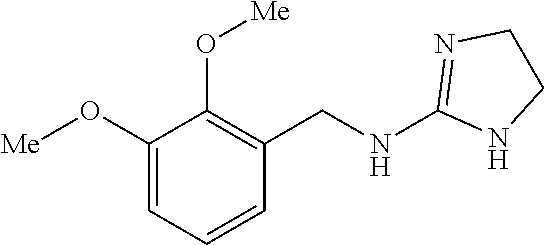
C1(O[Me])=CC=CC(CNC2=NCCN2)=C1O[Me]
